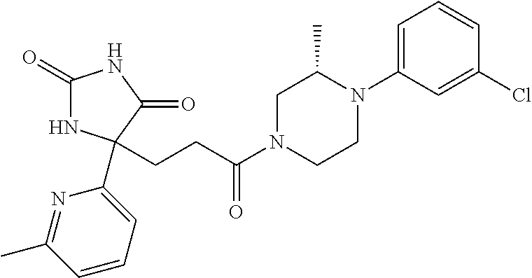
C1(=O)NC(C2=CC=CC(C)=N2)(CCC(N2CCN(C3=CC=CC(Cl)=C3)C(C)C2)=O)C(=O)N1
